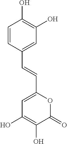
C1=CC(C=CC2=CC(O)=C(O)C(=O)O2)=CC(O)=C1O
